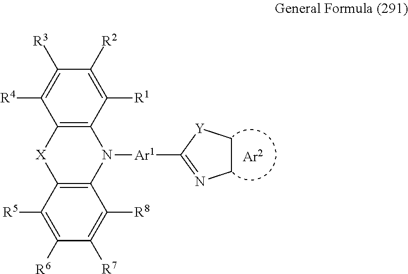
C12=C(C([R1])=C([R2])C([R3])=C1[R4])N([Ar1]C1=NCC[Y]1)C1=C([X]2)C([R5])=C([R6])C([R7])=C1[R8]
